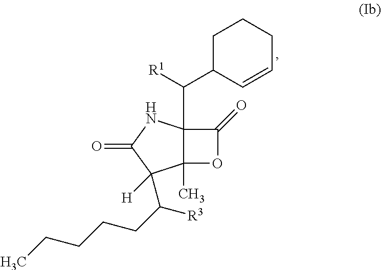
C12(C)C(C([R1])C3C=CCCC3)(NC(=O)C1(C(CCCCC)[R3])[H])C(=O)O2
